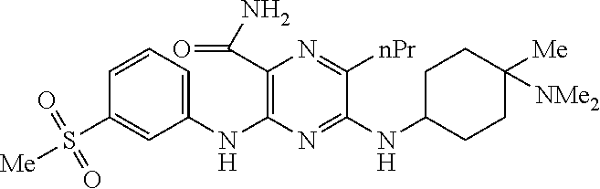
C1(NC2=C(C(N)=O)N=C([nPr])C(NC3CCC([Me])([NMe2])CC3)=N2)=CC=CC(S([Me])(=O)=O)=C1
